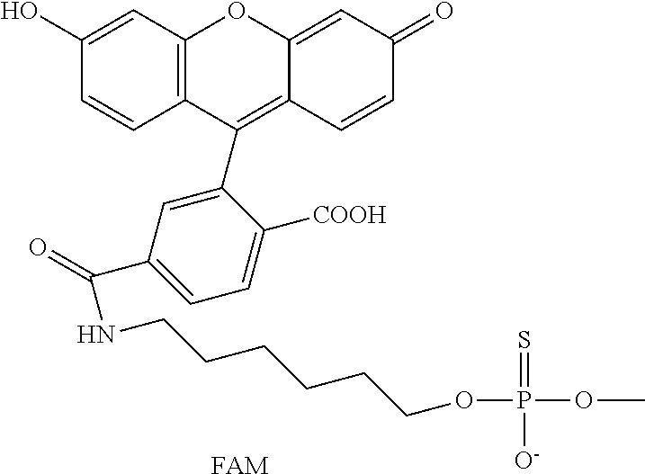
C1(O)=CC2=C(C=C1)C(C1=CC(C(NCCCCCCOP(OC)(=S)[O-])=O)=CC=C1[COOH])=C1C(=CC(=O)C=C1)O2.[FAM]
